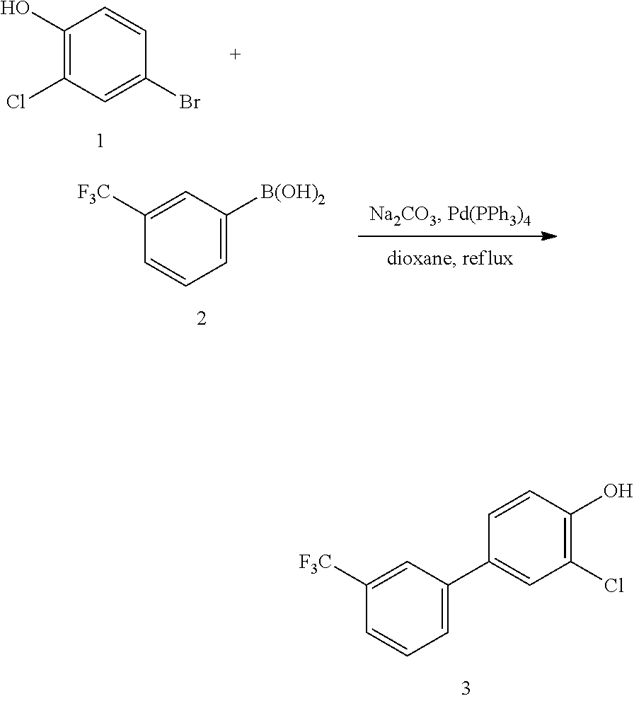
C1=C(C2=CC=CC([F3C])=C2)C=CC(O)=C1Cl.C1(O)=C(Cl)C=C(Br)C=C1.C1=CC=C([B(OH)2])C=C1[F3C]
